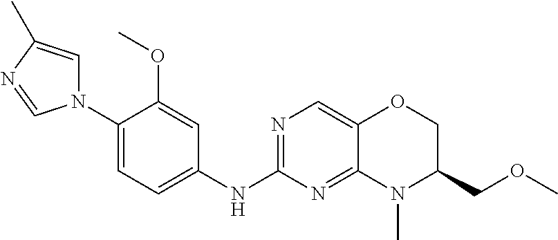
N1(C2=CC=C(NC3=NC=C4C(=N3)N(C)C(COC)CO4)C=C2OC)C=C(C)N=C1
